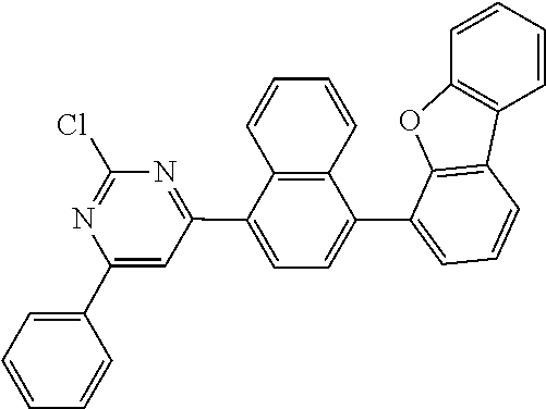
C1=CC=CC2=C1OC1=C2C=CC=C1C1=CC=C(C2=NC(Cl)=NC(C3=CC=CC=C3)=C2)C2=C1C=CC=C2
